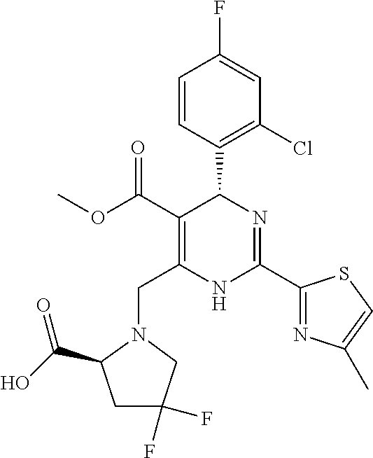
C1=CC(C2C(C(=O)OC)=C(CN3C(C(O)=O)CC(F)(F)C3)NC(C3=NC(C)=CS3)=N2)=C(Cl)C=C1F
